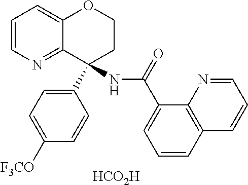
[HCO2H].C12=NC=CC=C1OCCC2(C1=CC=C([F3CO])C=C1)NC(C1=CC=CC2=C1N=CC=C2)=O
